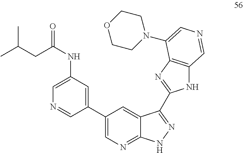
C(CC(NC1=CN=CC(C2=CN=C3C(=C2)C(C2=NC4=C(N2)C=NC=C4N2CCOCC2)=NN3)=C1)=O)(C)C
